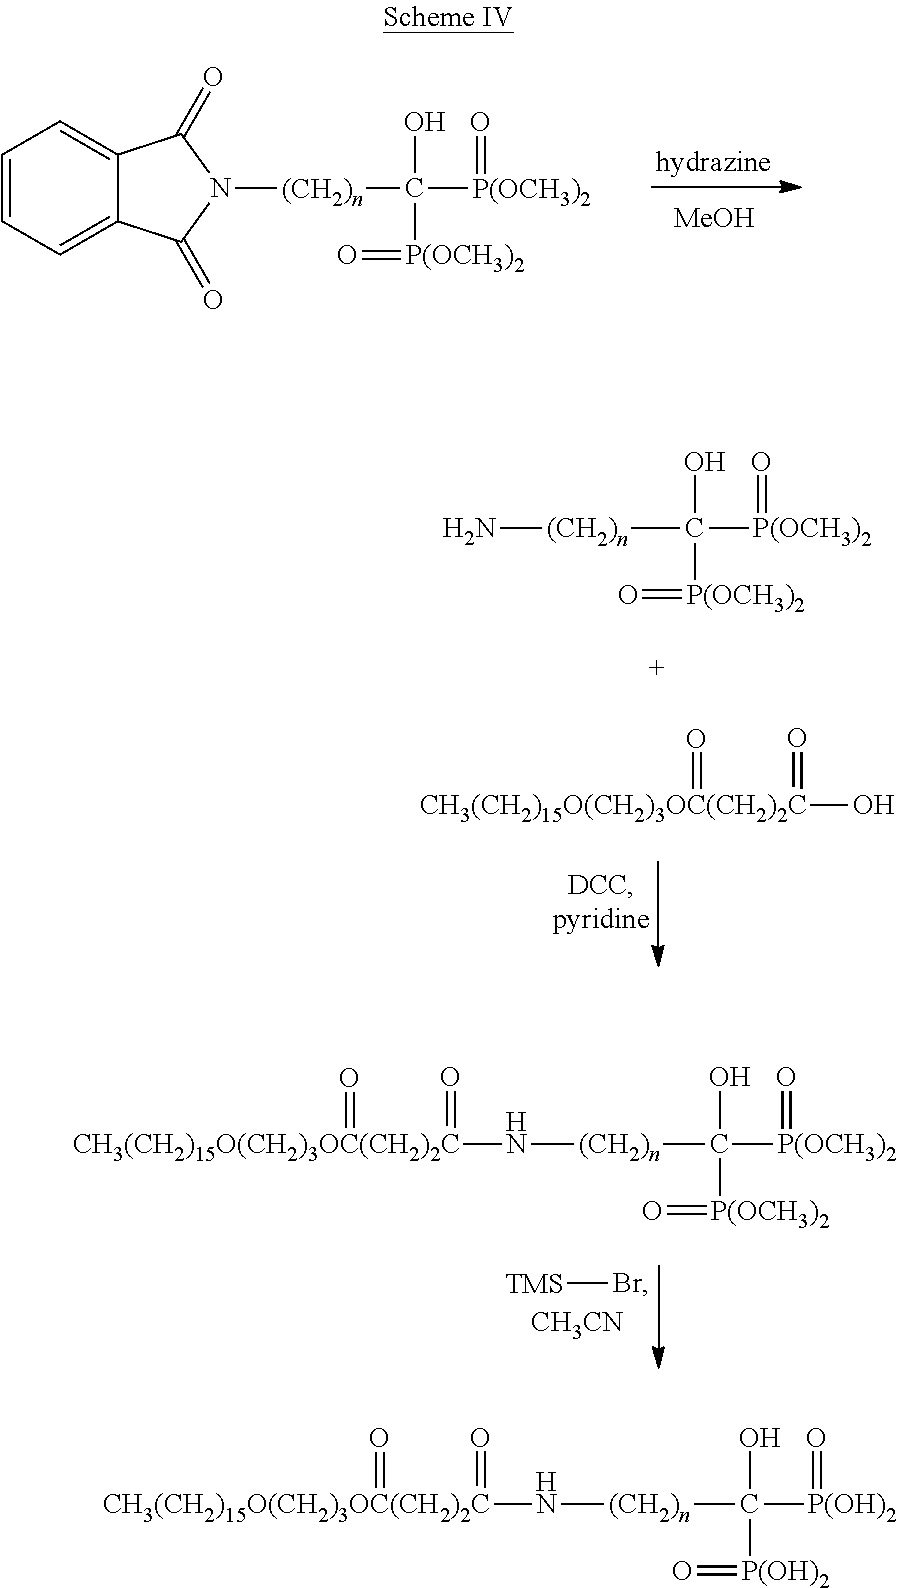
[CH3CN].[TMS]Br.[CH3(CH2)15O(CH2)3OC(CH2)2C](N[(CH2)n]C([P(OCH3)2]=O)(O)[P(OCH3)2]=O)(=O)=O.C1=CC=C2C(=C1)C(=O)N([(CH2)n]C(O)([P(OCH3)2]=O)[P(OCH3)2]=O)C2=O.[MeOH].[CH3(CH2)15O(CH2)3OC(CH2)2C](O)(=O)=O.N[(CH2)n]C(O)([P(OCH3)2]=O)[P(OCH3)2]=O.[CH3(CH2)15O(CH2)3OC(CH2)2C](N[(CH2)n]C([P(OH)2]=O)(O)[P(OH)2]=O)(=O)=O
